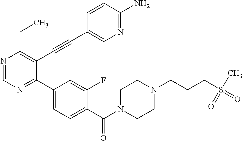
N1=CN=C(C2=CC=C(C(=O)N3CCN(CCCS(=O)(=O)C)CC3)C(F)=C2)C(C#CC2=CN=C(N)C=C2)=C1CC
